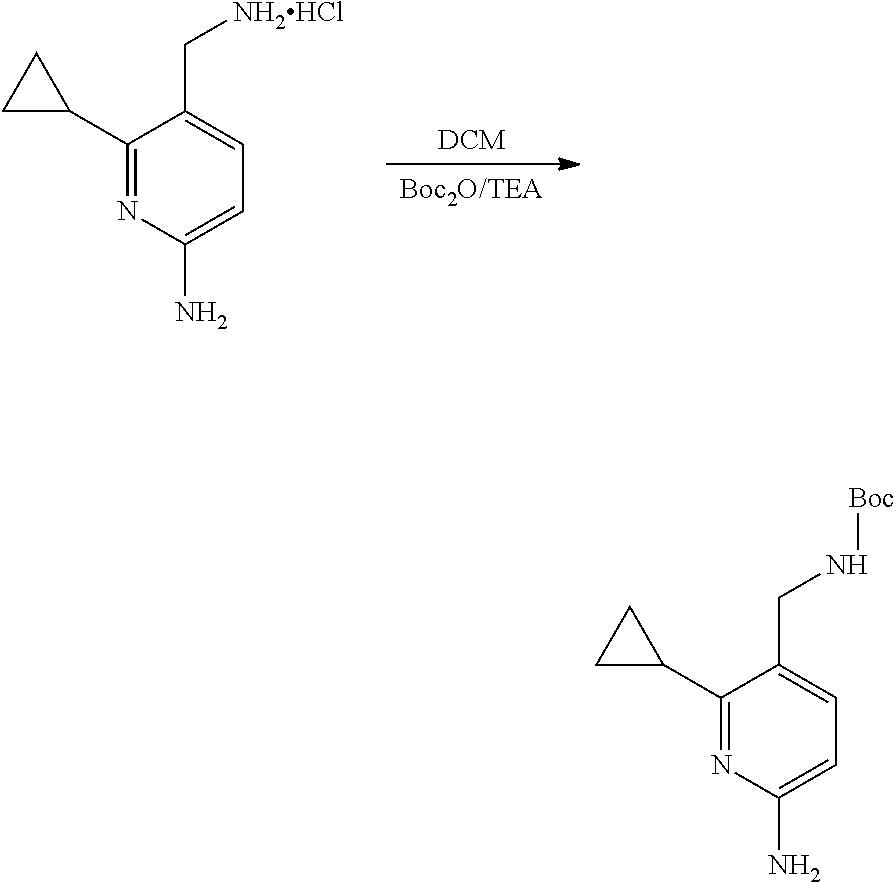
[Boc2O/TEA].[DCM].NC1=CC=C(C[NH2HCl])C(C2CC2)=N1.NC1=CC=C(CN[Boc])C(C2CC2)=N1
